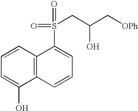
C1=C(O)C2=C(C=C1)C(S(CC(C[OPh])O)(=O)=O)=CC=C2
